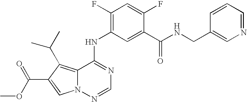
C1(F)=C(NC2=NC=NN3C2=C(C(C)C)C(C(OC)=O)=C3)C=C(C(NCC2=CN=CC=C2)=O)C(F)=C1
